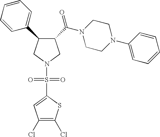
C1(C(N2CCN(C3=CC=CC=C3)CC2)=O)C(C2=CC=CC=C2)CN(S(=O)(=O)C2=CC(Cl)=C(Cl)S2)C1
